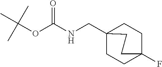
C1CC2(CNC(OC(C)(C)C)=O)CCC1(F)CC2
